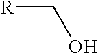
[R]CO
